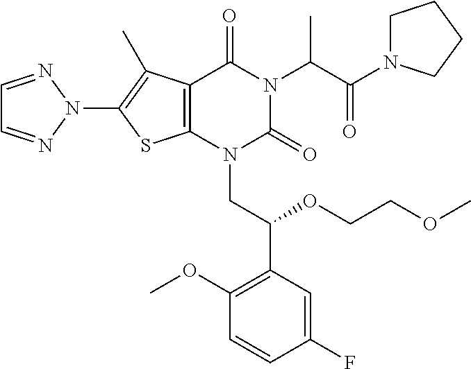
C12=C(N(CC(C3=C(OC)C=CC(F)=C3)OCCOC)C(=O)N(C(C(N3CCCC3)=O)C)C1=O)SC(N1N=CC=N1)=C2C
